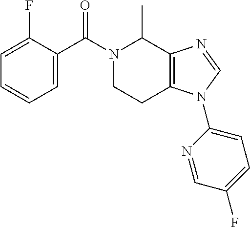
C1=C(F)C(C(N2CCC3=C(C2C)N=CN3C2=CC=C(F)C=N2)=O)=CC=C1
